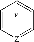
C1=[Z]C=CC=C1.[V]
